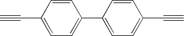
C1(C#C)=CC=C(C2=CC=C(C#C)C=C2)C=C1
